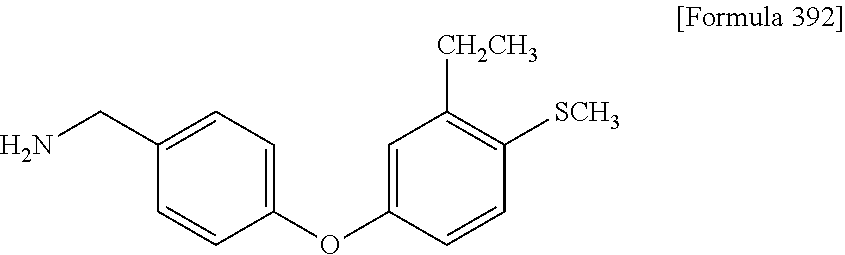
C1(OC2=CC([CH2CH3])=C([SCH3])C=C2)=CC=C(CN)C=C1
